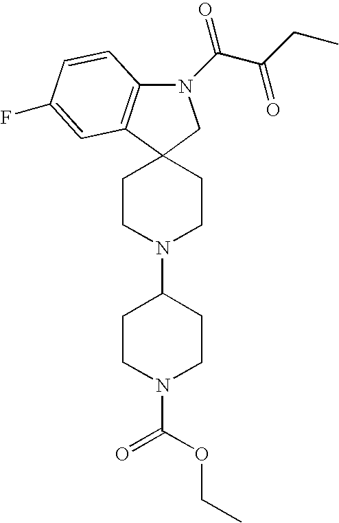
N1(C(C(CC)=O)=O)C2=C(C3(C1)CCN(C1CCN(C(=O)OCC)CC1)CC3)C=C(F)C=C2
